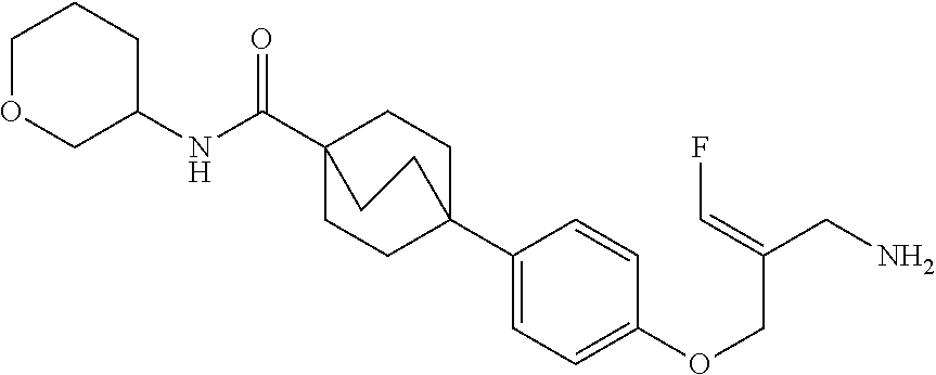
C1(C23CCC(C(NC4CCCOC4)=O)(CC2)CC3)=CC=C(OCC(CN)=CF)C=C1
